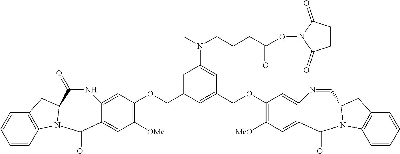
C1=C2C(=CC([OMe])=C1OCC1=CC(N(CCCC(=O)ON3C(=O)CCC3=O)C)=CC(COC3=C([MeO])C=C4C(=C3)N=CC3N(C4=O)C4=C(C=CC=C4)C3)=C1)C(=O)N1C3=C(C=CC=C3)CC1C(=O)N2
